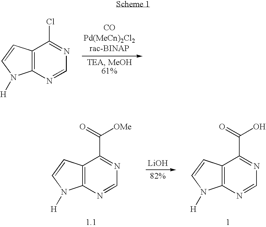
C12=C(N=CN=C1Cl)N([H])C=C2.C12=C(N=CN=C1C(=O)[OMe])N([H])C=C2.[LiOH].C12=C(N=CN=C1C(=O)O)N([H])C=C2
